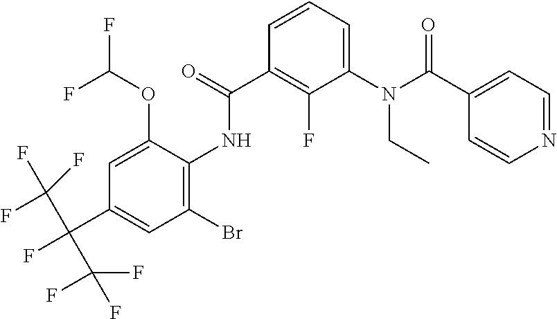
C1=CC=C(N(C(C2=CC=NC=C2)=O)CC)C(F)=C1C(NC1=C(Br)C=C(C(F)(C(F)(F)F)C(F)(F)F)C=C1OC(F)F)=O
